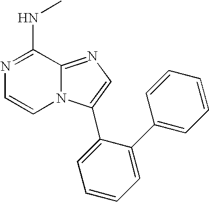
N1=C(NC)C2=NC=C(C3=CC=CC=C3C3=CC=CC=C3)N2C=C1
